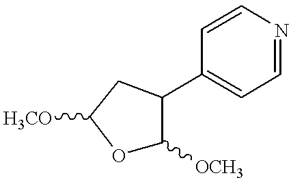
O1C([OCH3])C(C2=CC=NC=C2)CC1[H3CO]
